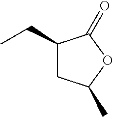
C1(CC)CC(C)OC1=O
